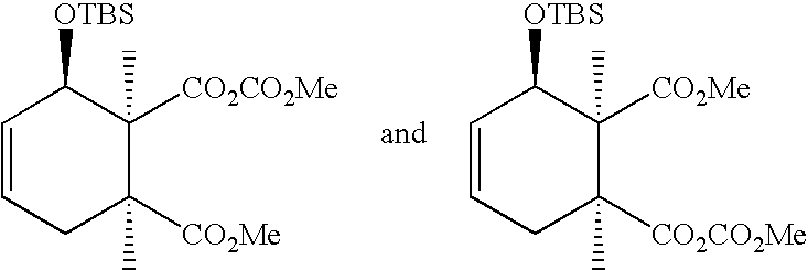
C1(C)([CO2CO2Me])C(C)([CO2Me])CC=CC1[OTBS].C1(C)([CO2Me])C(C)([CO2CO2Me])CC=CC1[OTBS]
